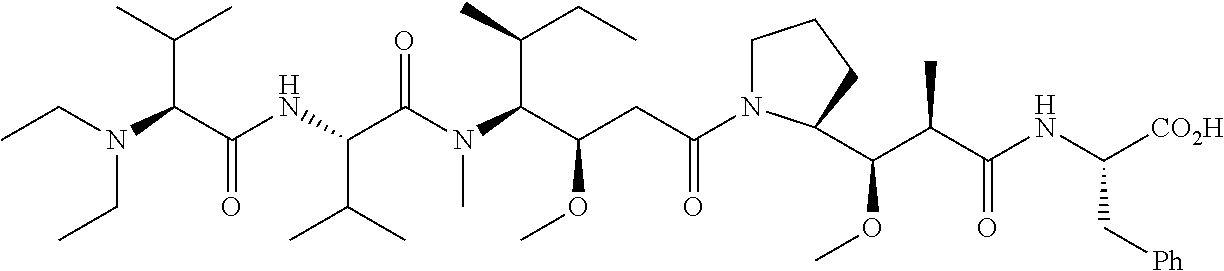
N(C(C(=O)NC(C(C)C)C(=O)N(C)C(C(CC)C)C(CC(=O)N1CCCC1C(OC)C(C)C(=O)NC([CO2H])C[Ph])OC)C(C)C)(CC)CC
